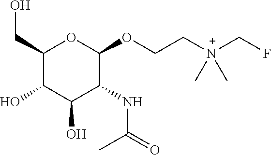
C1(CO)C(O)C(O)C(NC(=O)C)C(OCC[N+](CF)(C)C)O1
